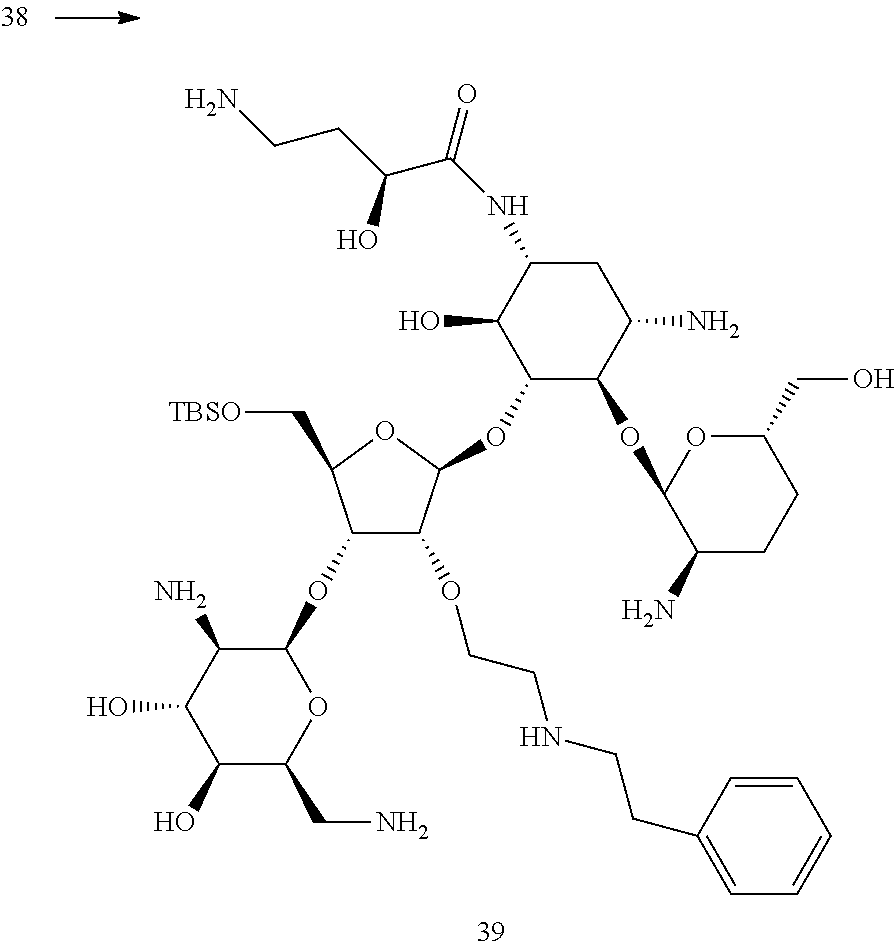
N(C1C(O)C(OC2C(OCCNCCC3=CC=CC=C3)C(OC3OC(CN)C(O)C(O)C3N)C(C[TBSO])O2)C(OC2C(N)CCC(CO)O2)C(N)C1)C(=O)C(CCN)O
